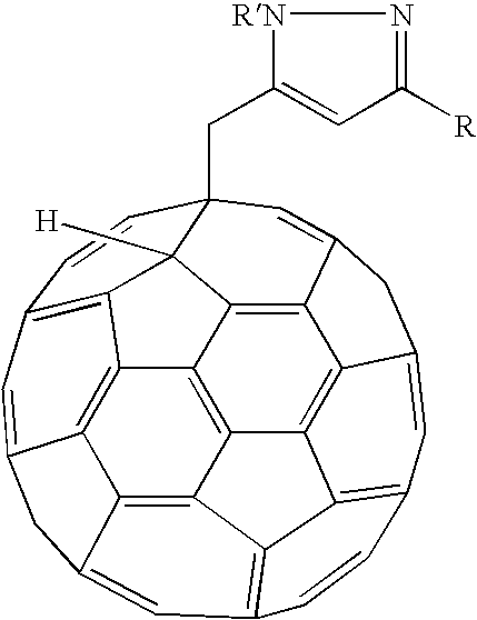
C12=C3C4=C5C6=C1C1=C7C=C6CC5=CC5=C4C4=C(C=C6C(=C34)C3=C2C1([H])C(CC1=CC([R])=N[RN]1)(C=C3C6)C=C7)C=C5
